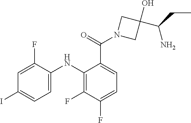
C1=C(F)C(NC2=C(F)C(F)=CC=C2C(=O)N2CC(O)(C(N)CC)C2)=CC=C1I
